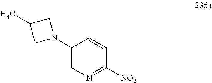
C1(N2CC(C)C2)=CN=C([NO2])C=C1
